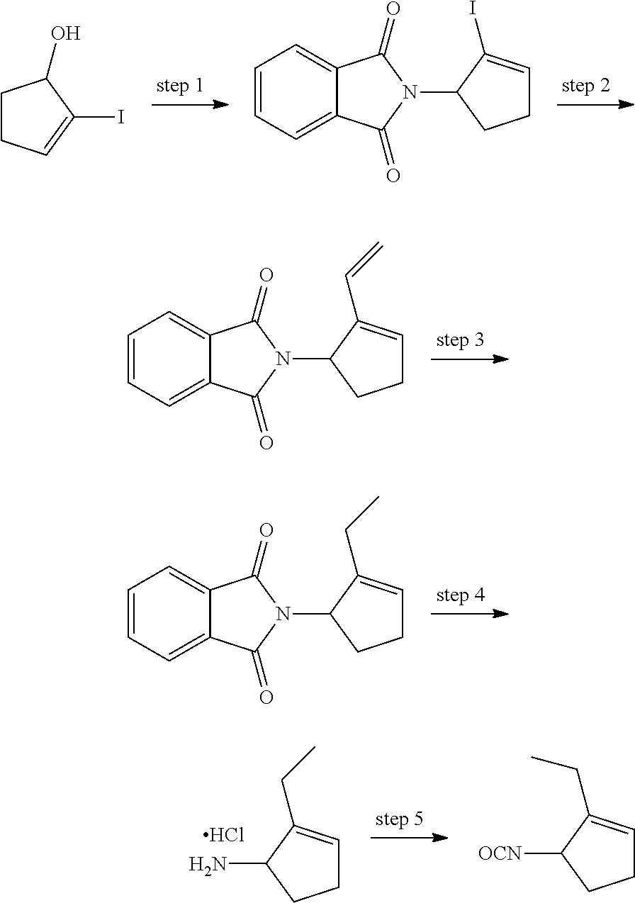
C1CC=C(I)C1O.C1=CC=C2C(=C1)C(=O)N(C1C(I)=CCC1)C2=O.C1=CC=C2C(=C1)C(=O)N(C1C(C=C)=CCC1)C2=O.C1=CC=C2C(=C1)C(=O)N(C1C(CC)=CCC1)C2=O.NC1C(CC)=CCC1.Cl.[OCN]C1C(CC)=CCC1
